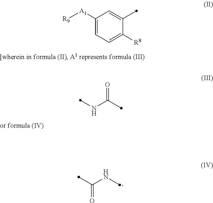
C(NC)(=O)C.C1([A1][R9])=CC=C([R8])C(C)=C1.N(C(=O)C)C
